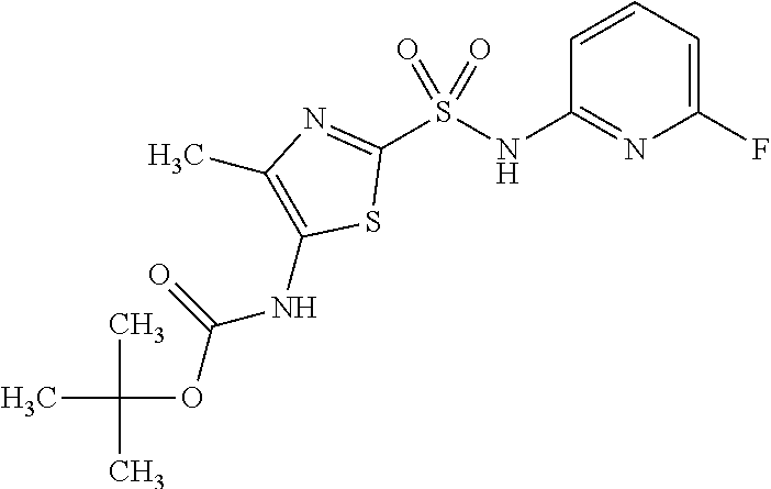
C1(F)=CC=CC(NS(C2=NC(C)=C(NC(OC(C)(C)C)=O)S2)(=O)=O)=N1
